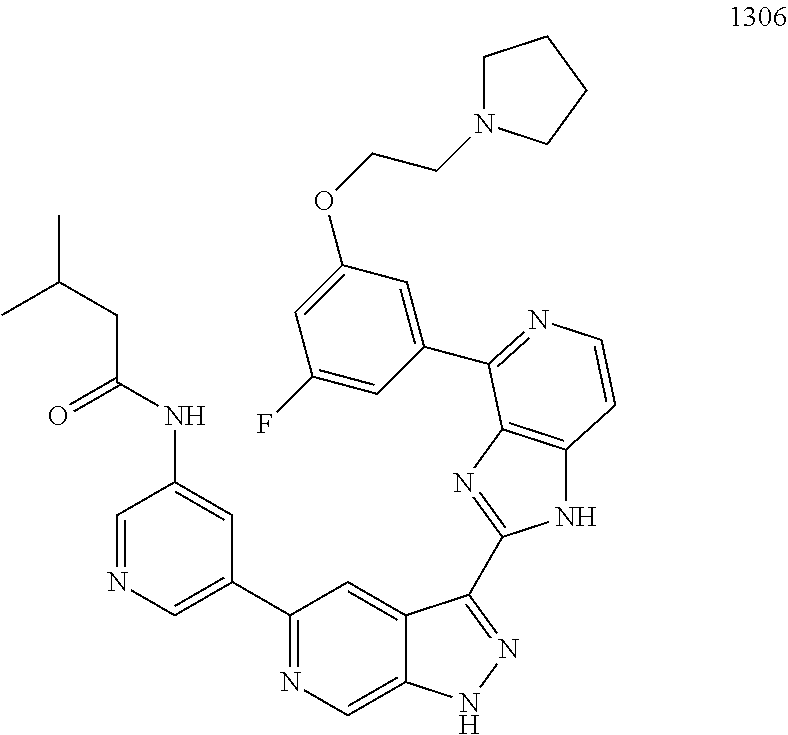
C1=NC=C(C2=NC=C3C(=C2)C(C2=NC4=C(N2)C=CN=C4C2=CC(OCCN4CCCC4)=CC(F)=C2)=NN3)C=C1NC(CC(C)C)=O
